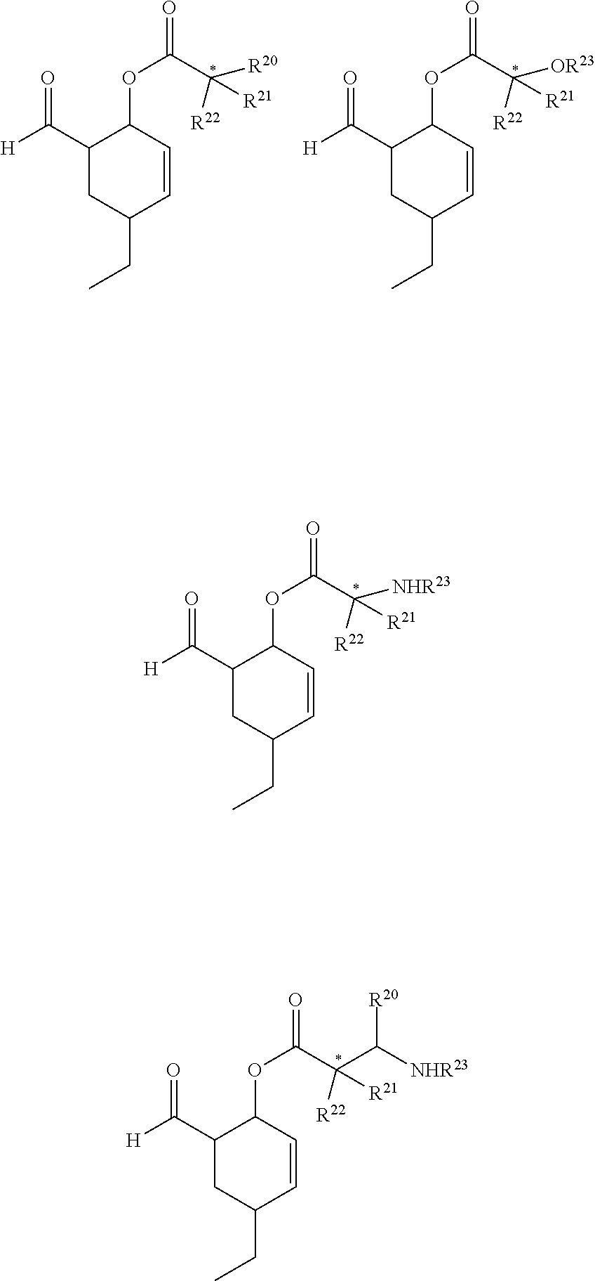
C1(C([H])=O)CC(CC)C=CC1OC(C([R21])([R22])[R20])=O.C1(C([H])=O)CC(CC)C=CC1OC(C([R21])([R22])[OR23])=O.C1(C([H])=O)CC(CC)C=CC1OC(C([R21])([R22])[NHR23])=O.C1(C([H])=O)CC(CC)C=CC1OC(C([R21])([R22])C([NHR23])[R20])=O
